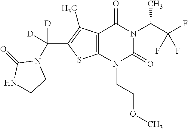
C12=C(N(CCOC)C(=O)N(C(C(F)(F)F)C)C1=O)SC(C(N1C(=O)NCC1)([D])[D])=C2C
